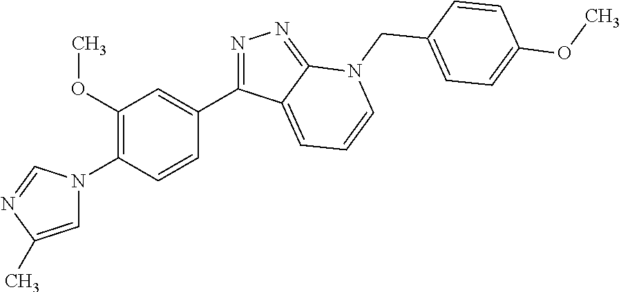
N1=C(C2=CC(OC)=C(N3C=C(C)N=C3)C=C2)C2=CC=CN(CC3=CC=C(OC)C=C3)C2=N1
